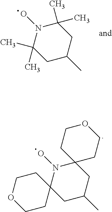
C1CC2(CCO1)N(O)C1(CC(C)C2)CCOCC1.C1C(C)CC(C)(C)N(O)C1(C)C
